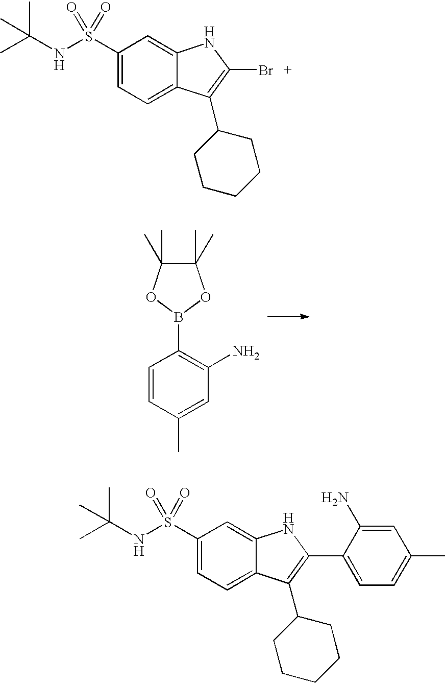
C1(S(NC(C)(C)C)(=O)=O)=CC=C2C(=C1)NC(Br)=C2C1CCCCC1.C1(C)(C)C(C)(C)OB(C2=C(N)C=C(C)C=C2)O1.C1(S(NC(C)(C)C)(=O)=O)=CC=C2C(=C1)NC(C1=CC=C(C)C=C1N)=C2C1CCCCC1
